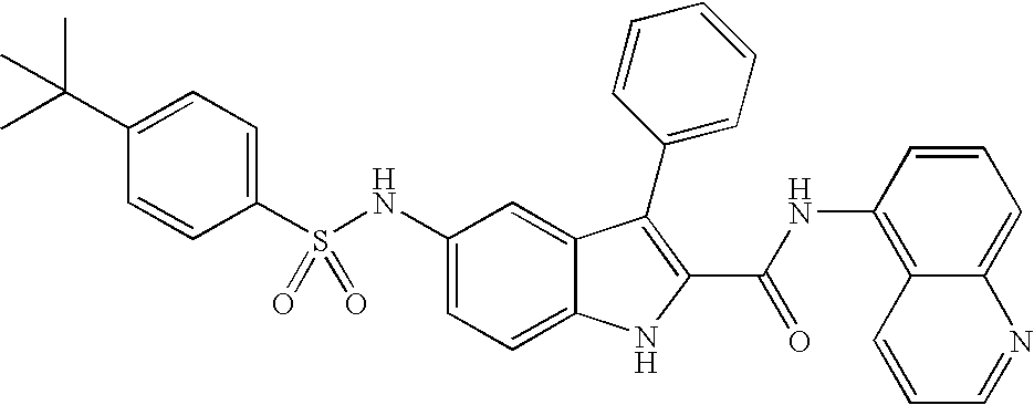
C1(C(C)(C)C)=CC=C(S(NC2=CC=C3C(=C2)C(C2=CC=CC=C2)=C(C(NC2=C4C(=CC=C2)N=CC=C4)=O)N3)(=O)=O)C=C1
